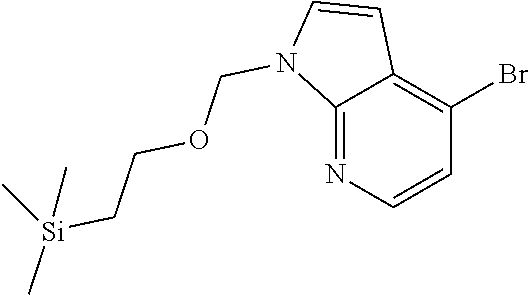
C12=NC=CC(Br)=C1C=CN2COCC[Si](C)(C)C
